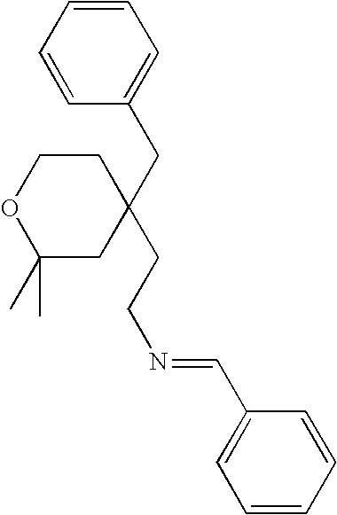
C1=CC=CC(CC2(CCN=CC3=CC=CC=C3)CCOC(C)(C)C2)=C1
